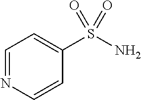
C1=NC=CC(S(N)(=O)=O)=C1
